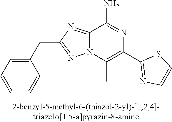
C1(CC2=NN3C(=N2)C(N)=NC(C2=NC=CS2)=C3C)=CC=CC=C1
